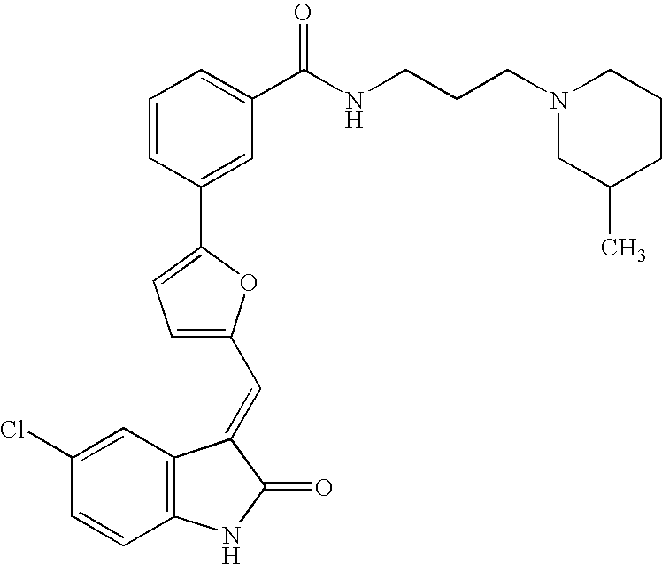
C1(Cl)=CC2=C(C=C1)NC(=O)C2=CC1=CC=C(C2=CC(C(NCCCN3CC(C)CCC3)=O)=CC=C2)O1
